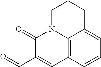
C12=C3C=CC=C1CCCN2C(=O)C(C=O)=C3
